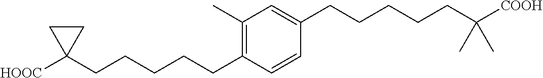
C1(C)=C(CCCCCC2([HOOC])CC2)C=CC(CCCCCC([COOH])(C)C)=C1
